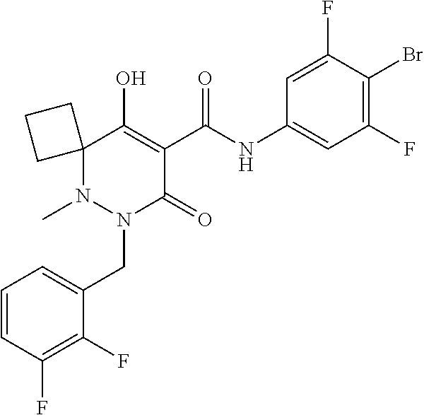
C1=CC(F)=C(F)C(CN2C(=O)C(C(=O)NC3=CC(F)=C(Br)C(F)=C3)=C(O)C3(N2C)CCC3)=C1
